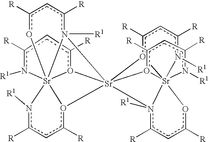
c1([R])n([R1])[Sr]2345o(c([R])c1)[Sr]16(n2([R1])c([R])cc([R])o3)(o4c([R])cc([R])n5[R1])o2c([R])cc([R])n([R1])[Sr]234(o1c([R])cc([R])n3[R1])n6([R1])c([R])cc([R])o4
